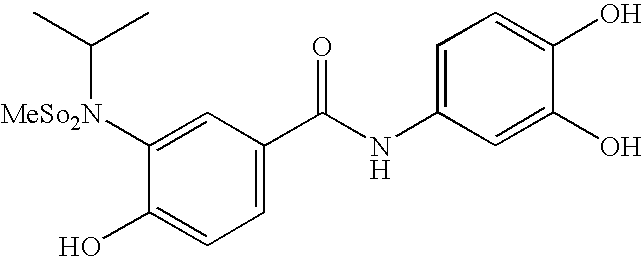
C1=C(O)C([MeSo2N]C(C)C)=CC(C(NC2=CC=C(O)C(O)=C2)=O)=C1
